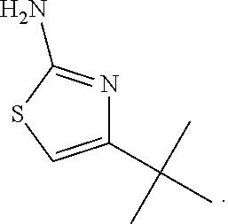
C1(C(C)(C)C)=CSC(N)=N1
